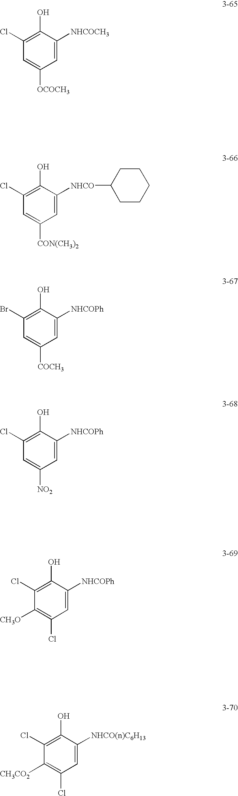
C1=C([NHCOCH3])C(O)=C(Cl)C=C1[OCOCH3].C1=C([NHCO]C2CCCCC2)C(O)=C(Cl)C=C1[CON(CH3)2].C1=C([NHCOPh])C(O)=C(Br)C=C1[COCH3].C1=C([NHCOPh])C(O)=C(Cl)C=C1[NO2].C1=C([NHCOPh])C(O)=C(Cl)C([CH3O])=C1Cl.C1=C([NHCO(n)C6H13])C(O)=C(Cl)C([CH3CO2])=C1Cl
